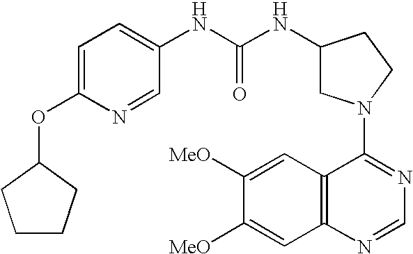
C1(N2CC(NC(NC3=CC=C(OC4CCCC4)N=C3)=O)CC2)=NC=NC2=C1C=C([MeO])C([MeO])=C2
